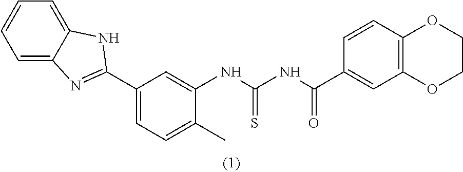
C1=C2C(=CC=C1)NC(C1=CC=C(C)C(NC(NC(C3=CC4=C(C=C3)OCCO4)=O)=S)=C1)=N2
